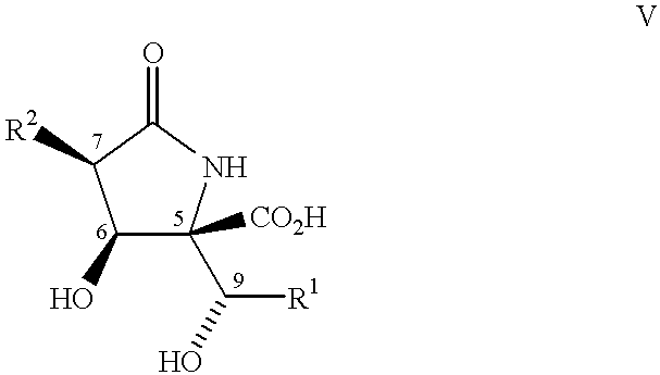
C1(O)C([CO2H])(C([R1])O)NC(=O)C1[R2]
